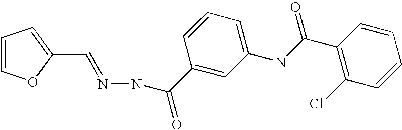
C1=COC(C=NNC(C2=CC(NC(C3=C(Cl)C=CC=C3)=O)=CC=C2)=O)=C1
